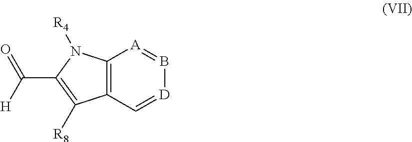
C12=C(C([R8])=C(C([H])=O)N1[R4])C=[D]B=[A]2
